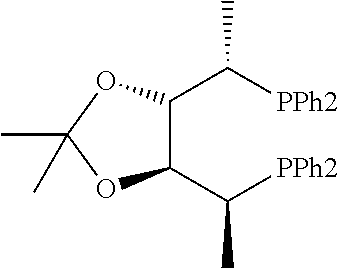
C1(C([PPh2])C)C(C([PPh2])C)OC(C)(C)O1
